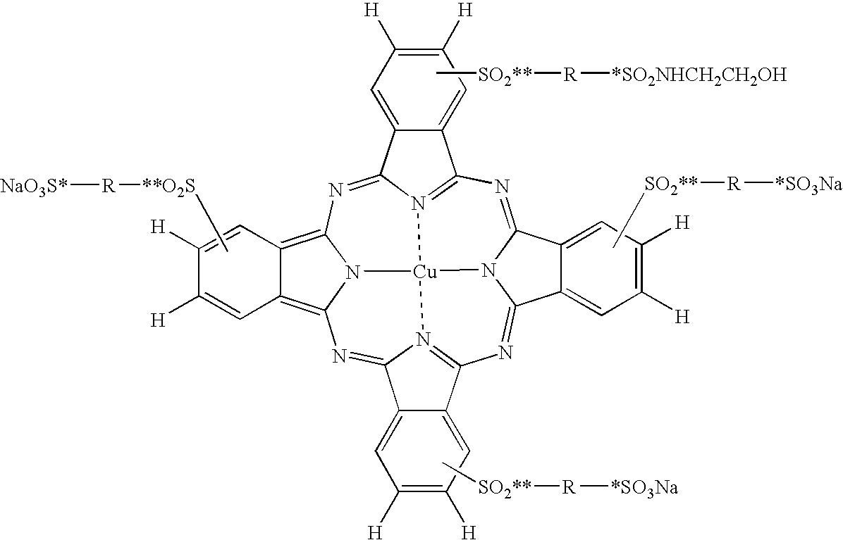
N1=C2N3C(=NC4=N5C(=NC6=C7C(=C8N6[Cu]35N3=C1C1=CC([H])=C([H])C=C1C3=N8)C=C([H])C([H])=C7)C1=CC([H])=C([H])C=C41)C1=CC([H])=C([H])C=C21.C[**O2S][R][NaO3S*].C[SO2**][R][*SO3Na].C[SO2**][R][*SO2NHCH2CH2OH].C[SO2**][R][*SO3Na]
